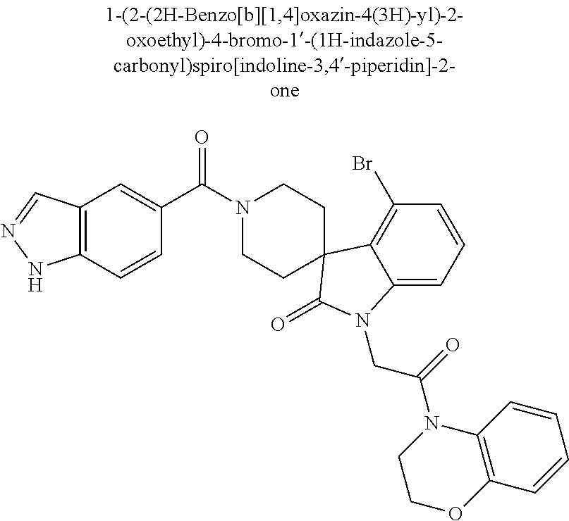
N1(C(C2=CC3=C(C=C2)NN=C3)=O)CCC2(CC1)C1=C(Br)C=CC=C1N(CC(=O)N1CCOC3=C1C=CC=C3)C2=O
